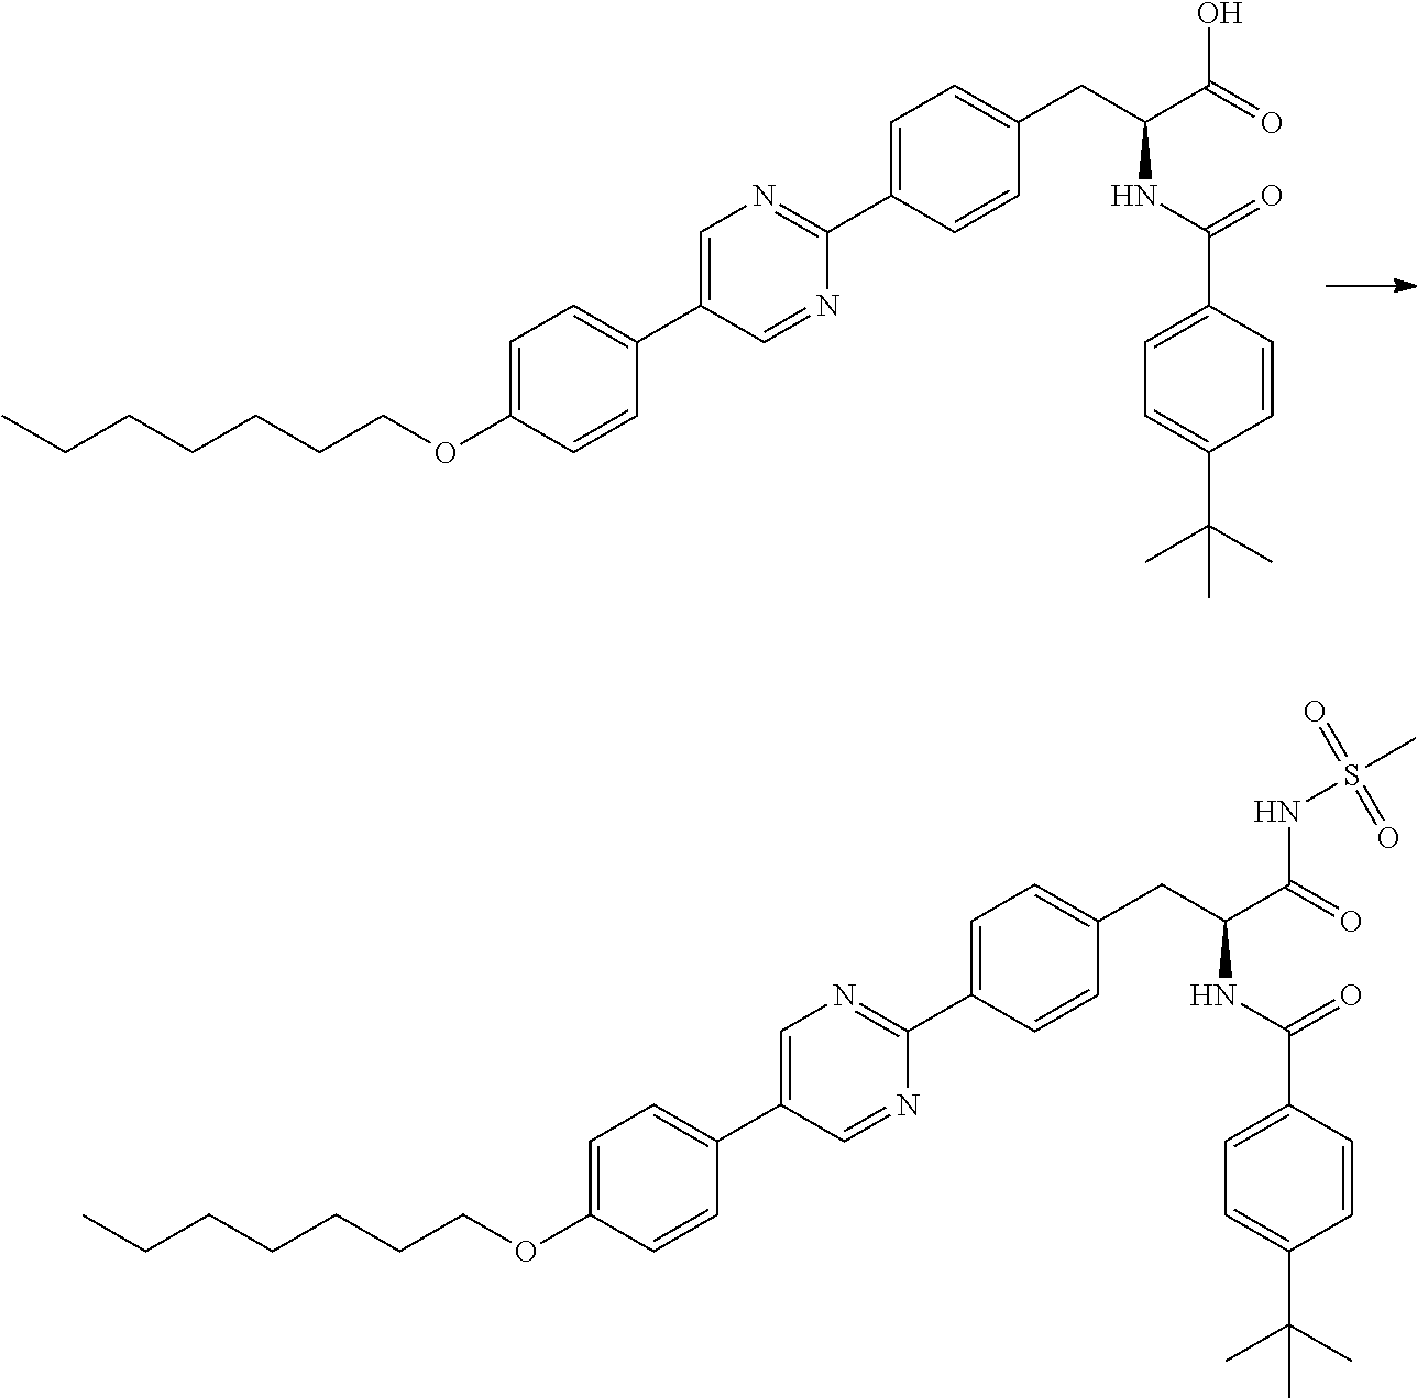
C1=C(C2=NC=C(C3=CC=C(OCCCCCCC)C=C3)C=N2)C=CC(CC(C(O)=O)NC(=O)C2=CC=C(C(C)(C)C)C=C2)=C1.C1=C(C2=NC=C(C3=CC=C(OCCCCCCC)C=C3)C=N2)C=CC(CC(C(NS(C)(=O)=O)=O)NC(=O)C2=CC=C(C(C)(C)C)C=C2)=C1
